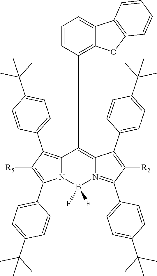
C12=C(C3=CC=C(C(C)(C)C)C=C3)C([R5])=C(C3=CC=C(C(C)(C)C)C=C3)N1B(F)(F)N1=C(C3=CC=C(C(C)(C)C)C=C3)C([R2])=C(C3=CC=C(C(C)(C)C)C=C3)C1=C2C1=C2C(=CC=C1)C1=C(O2)C=CC=C1
